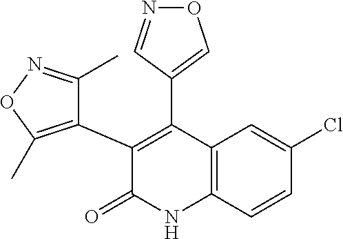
C1(Cl)=CC2=C(C=C1)NC(=O)C(C1=C(C)ON=C1C)=C2C1=CON=C1
